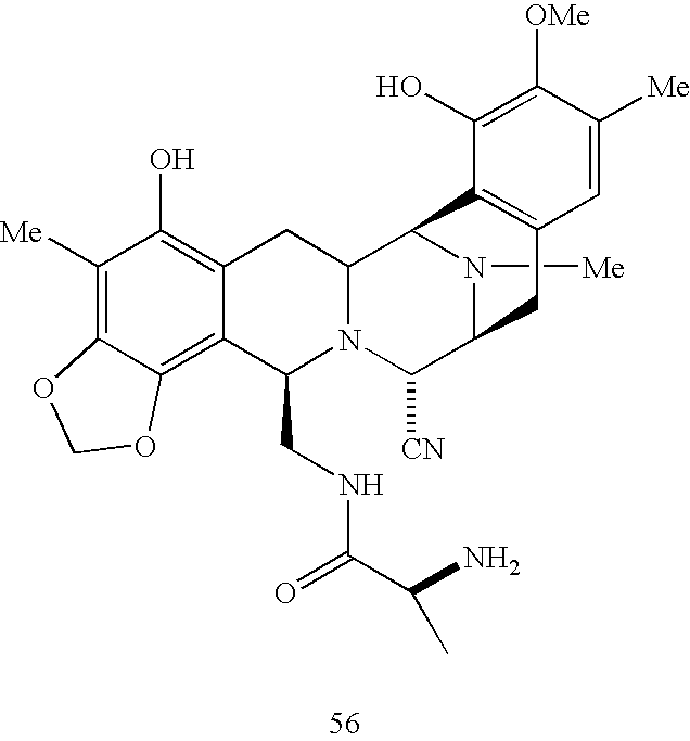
C1([Me])=C2C(=C3C(=C1O)CC1N(C3CNC(C(C)N)=O)C([CN])C3N([Me])C1C1=C(C3)C=C([Me])C([OMe])=C1O)OCO2
